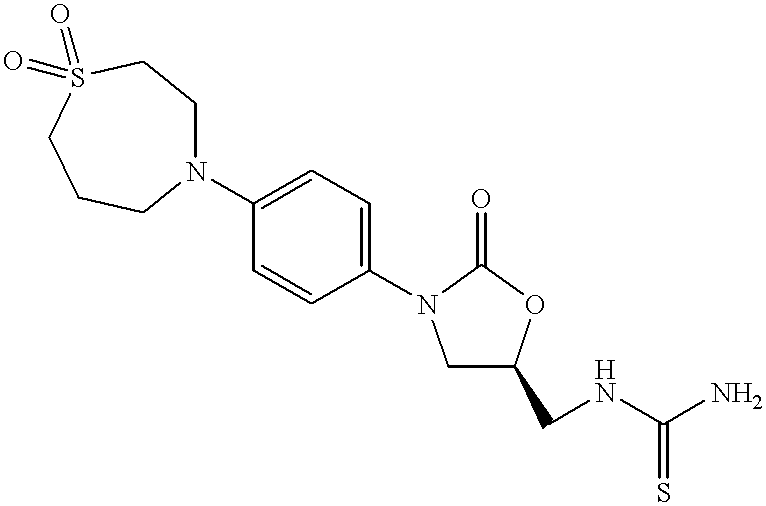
C1(N2CC(CNC(N)=S)OC2=O)=CC=C(N2CCS(=O)(=O)CCC2)C=C1
